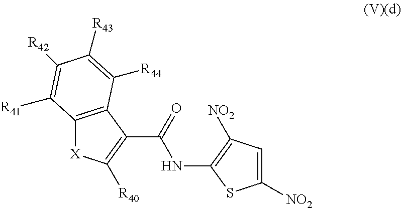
[X]1C2=C(C(C(=O)NC3=C([NO2])C=C([NO2])S3)=C1[R40])C([R44])=C([R43])C([R42])=C2[R41]
